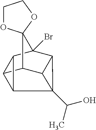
C12C3C4C5C(Br)(C1C2C45C(O)C)C31OCCO1
